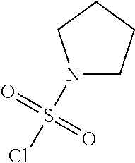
N1(S(Cl)(=O)=O)CCCC1
